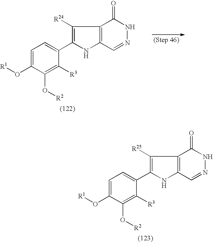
C1([R24])=C(C2=CC=C(O[R1])C(O[R2])=C2[R3])NC2=C1C(=O)NN=C2.C1([R25])=C(C2=CC=C(O[R1])C(O[R2])=C2[R3])NC2=C1C(=O)NN=C2
